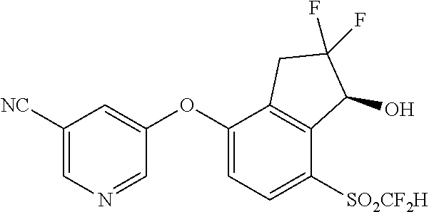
C1(OC2=CC=C([SO2CF2H])C3=C2CC(F)(F)C3O)=CC([NC])=CN=C1
